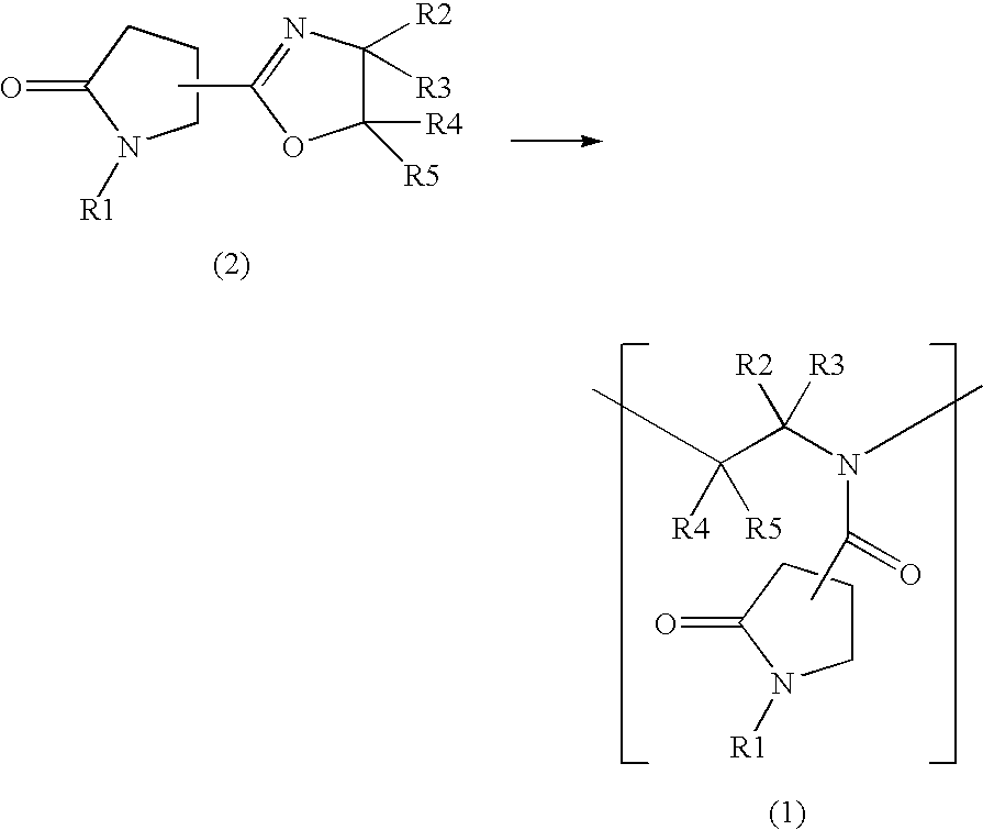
C1CCC(=O)N1[R1].CC(C(N(C)C(C)=O)([R2])[R3])([R4])[R5].C1CCC(=O)N1[R1].C1([R4])([R5])C([R2])([R3])N=C(C)O1
